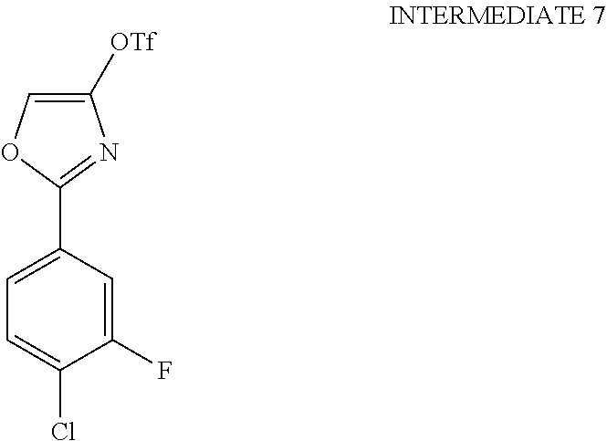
C1(F)=CC(C2=NC([OTf])=CO2)=CC=C1Cl
